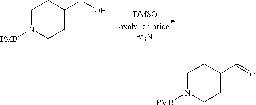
C1N([PMB])CCC(CO)C1.C1N([PMB])CCC(C=O)C1
